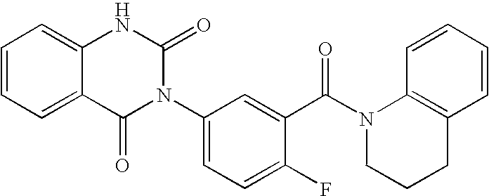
C1=CC=C2C(=C1)NC(=O)N(C1=CC=C(F)C(C(=O)N3CCCC4=C3C=CC=C4)=C1)C2=O
